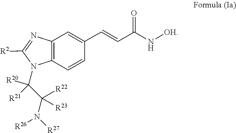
N1(C([R20])([R21])C([R22])([R23])N([R26])[R27])C([R2])=NC2=C1C=CC(C=CC(=O)N[OH])=C2
